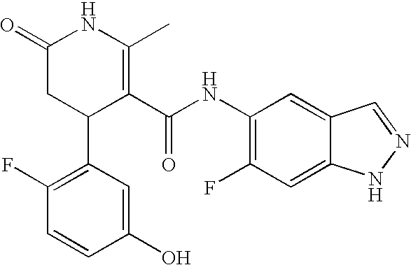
C1(F)=C(C2C(C(NC3=C(F)C=C4C(=C3)C=NN4)=O)=C(C)NC(=O)C2)C=C(O)C=C1
